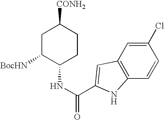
C1C([BocHN])C(NC(=O)C2=CC3=C(C=CC(Cl)=C3)N2)CCC1[CONH2]
